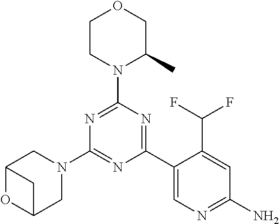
N1=C(N2C(C)COCC2)N=C(C2=CN=C(N)C=C2C(F)F)N=C1N1CC2OC(C1)C2
